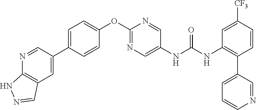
C1=C(C2=CC3=C(N=C2)NN=C3)C=CC(OC2=NC=C(NC(=O)NC3=C(C4=CC=CN=C4)C=CC([CF3])=C3)C=N2)=C1
